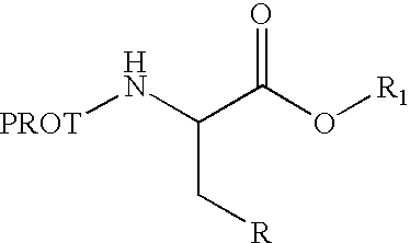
[PROT]NC(C(O[R1])=O)C[R]
